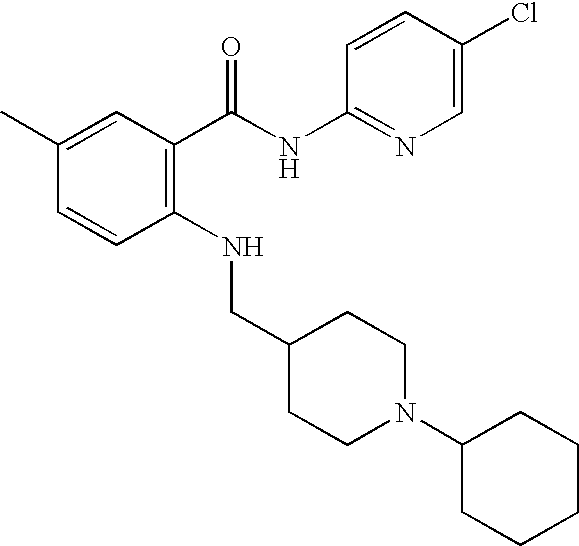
C1(C)=CC(C(NC2=NC=C(Cl)C=C2)=O)=C(NCC2CCN(C3CCCCC3)CC2)C=C1
